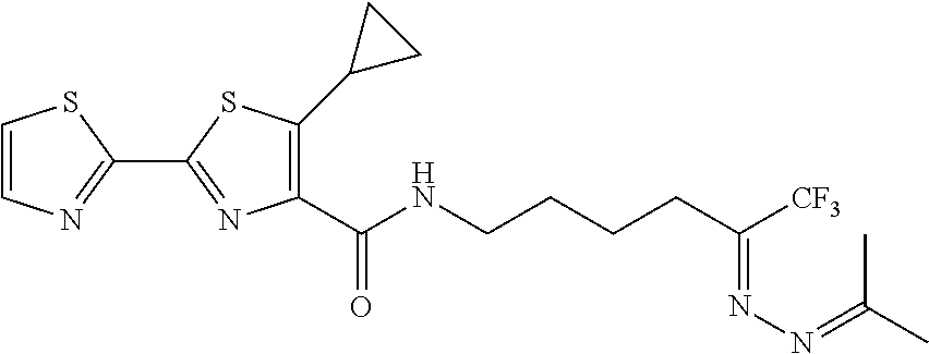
C1=CN=C(C2=NC(C(NCCCCC([CF3])=NN=C(C)C)=O)=C(C3CC3)S2)S1
